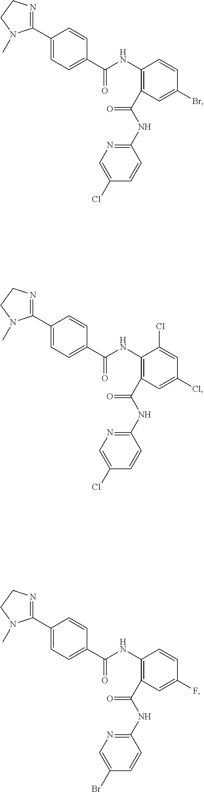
C1(C2=NCCN2C)=CC=C(C(NC2=C(C(NC3=NC=C(Cl)C=C3)=O)C=C(Br)C=C2)=O)C=C1.C1(C2=NCCN2C)=CC=C(C(NC2=C(C(NC3=NC=C(Cl)C=C3)=O)C=C(Cl)C=C2Cl)=O)C=C1.C1(C2=NCCN2C)=CC=C(C(NC2=C(C(NC3=NC=C(Br)C=C3)=O)C=C(F)C=C2)=O)C=C1
